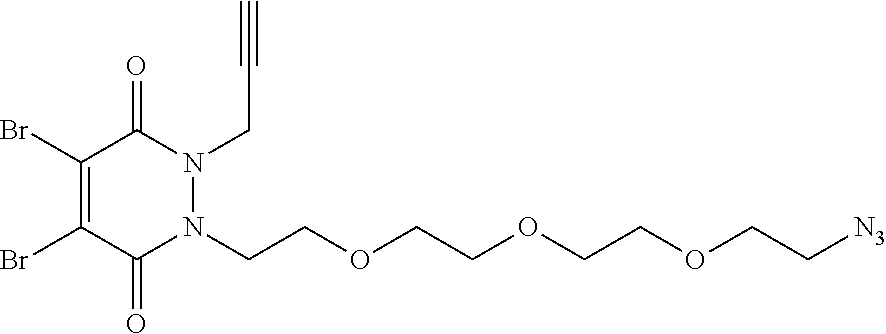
C1(Br)=C(Br)C(=O)N(CCOCCOCCOCC[N3])N(CC#C)C1=O
